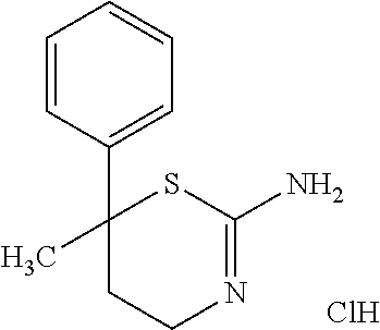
C1N=C(N)SC(C)(C2=CC=CC=C2)C1.Cl
